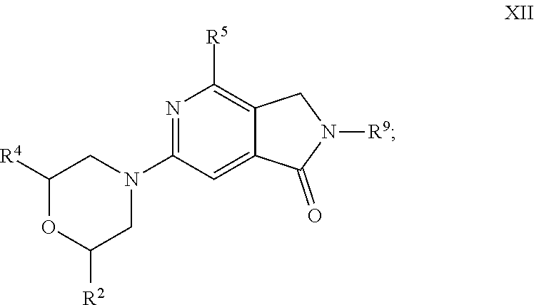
C1C([R2])OC([R4])CN1C1=NC([R5])=C2C(=C1)C(=O)N([R9])C2
